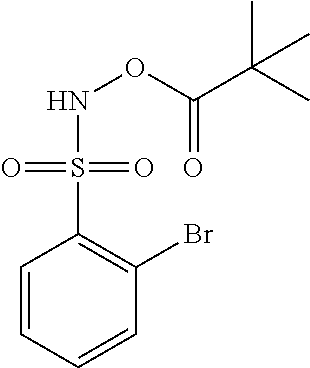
N(OC(C(C)(C)C)=O)S(C1=C(Br)C=CC=C1)(=O)=O
